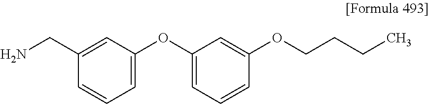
NCC1=CC(OC2=CC=CC(OCCCC)=C2)=CC=C1
